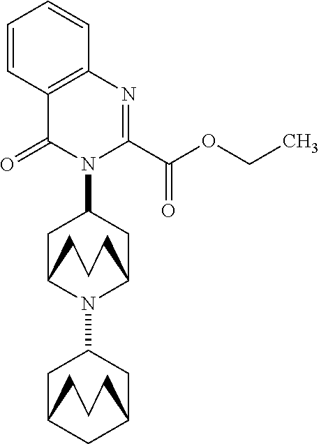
C1C2N(C3CC4CC(C3)CCC4)C(CC1N1C(=O)C3=C(N=C1C(OCC)=O)C=CC=C3)CCC2
